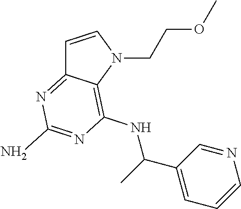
C1=CN(CCOC)C2=C(NC(C3=CC=CN=C3)C)N=C(N)N=C12
